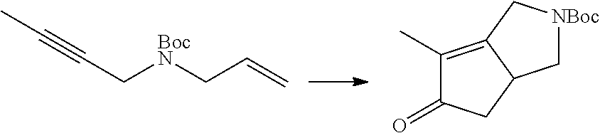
C([BocN]CC=C)C#CC.C1(C)=C2C(CC1=O)C[NBoc]C2
